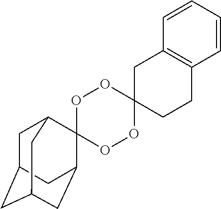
C1C2CC3CC(C4(C1C3)OOC1(OO4)CCC3=C(C1)C=CC=C3)C2
